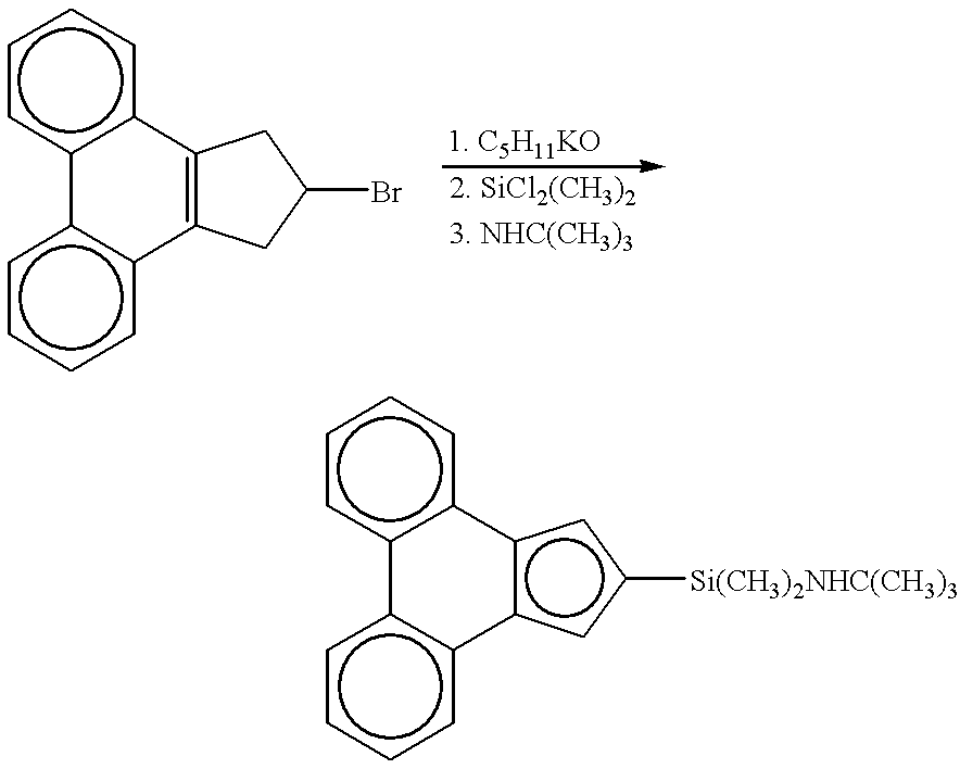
c1c2c(ccc1)C1=C(c3c-2cccc3)CC(Br)C1.c1c2c(ccc1)-c1c(cc([Si(CH3)2NHC(CH3)3])c1)-c1c-2cccc1
